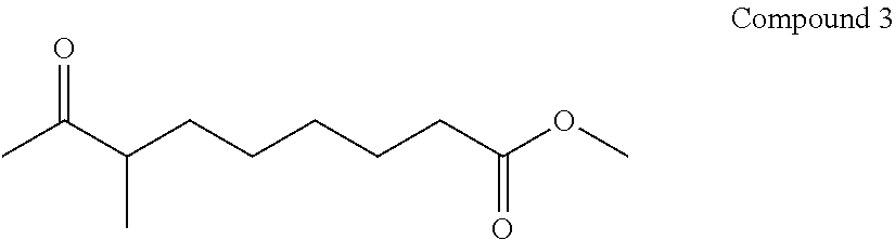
CC(C(C)=O)CCCCCC(OC)=O
